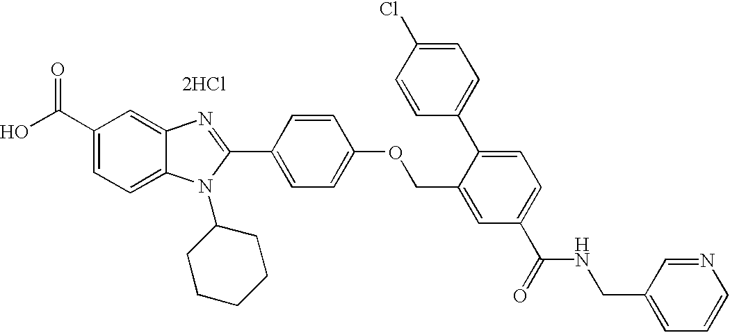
OC(C1=CC=C2C(=C1)N=C(C1=CC=C(OCC3=CC(C(=O)NCC4=CC=CN=C4)=CC=C3C3=CC=C(Cl)C=C3)C=C1)N2C1CCCCC1)=O.[2HCl]
